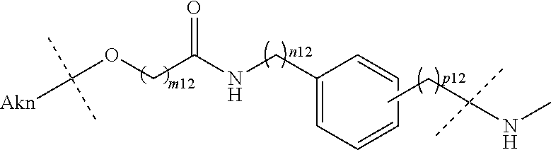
C(OCC(NCC1=CC=CC=C1)=O)([Akn])(C)C.CCC(NC)(C)C
